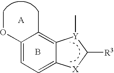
C1(OC)=CC=C2C(=C1C)[Y](C)C([R3])[X]2.B
